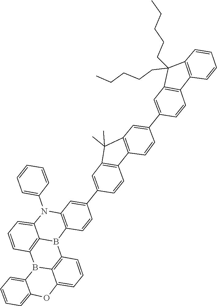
N1(C2=CC=CC=C2)C2=C(C=CC(C3=CC4=C(C5=C(C4(C)C)C=C(C4=CC6=C(C7=C(C6(CCCCC)CCCCC)C=CC=C7)C=C4)C=C5)C=C3)=C2)B2C3=C(C=CC=C13)B1C3=C2C=CC=C3OC2=CC=CC=C12
